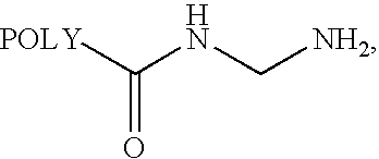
[POLY]C(NC[NH2])=O
